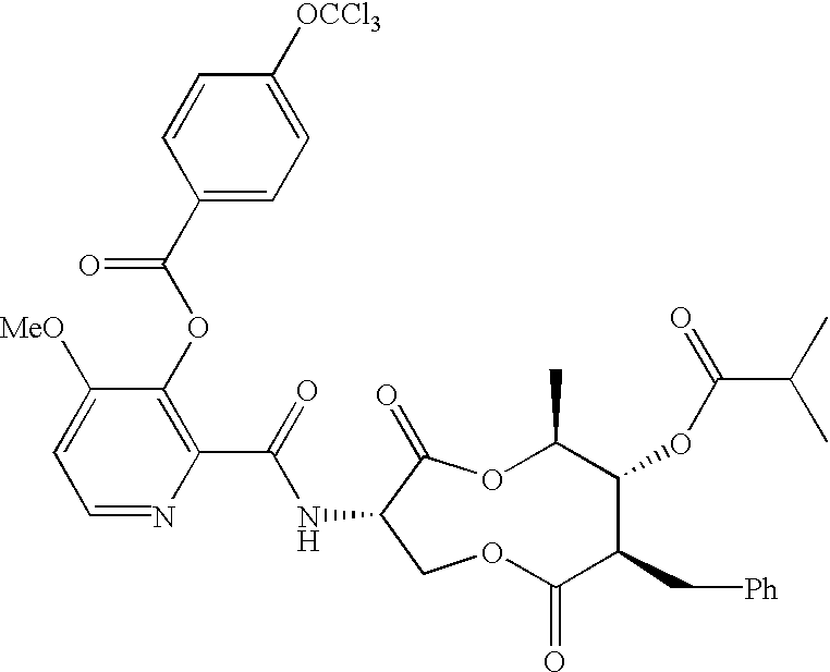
N(C1COC(=O)C(C[Ph])C(OC(C(C)C)=O)C(C)OC1=O)C(C1=C(OC(C2=CC=C([OCCl3])C=C2)=O)C([MeO])=CC=N1)=O
